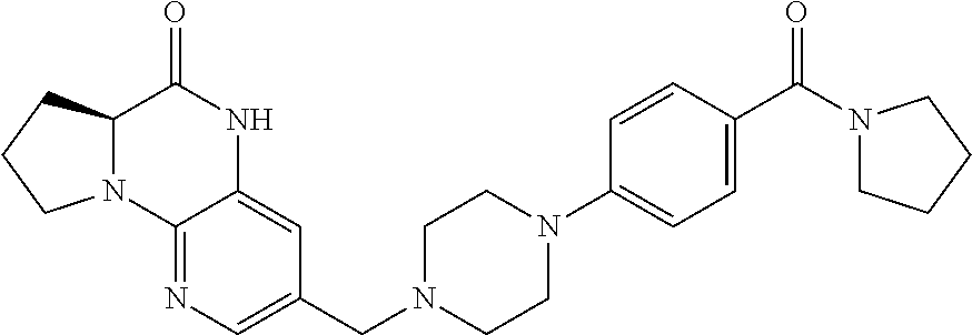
C12=NC=C(CN3CCN(C4=CC=C(C(N5CCCC5)=O)C=C4)CC3)C=C1NC(=O)C1N2CCC1
